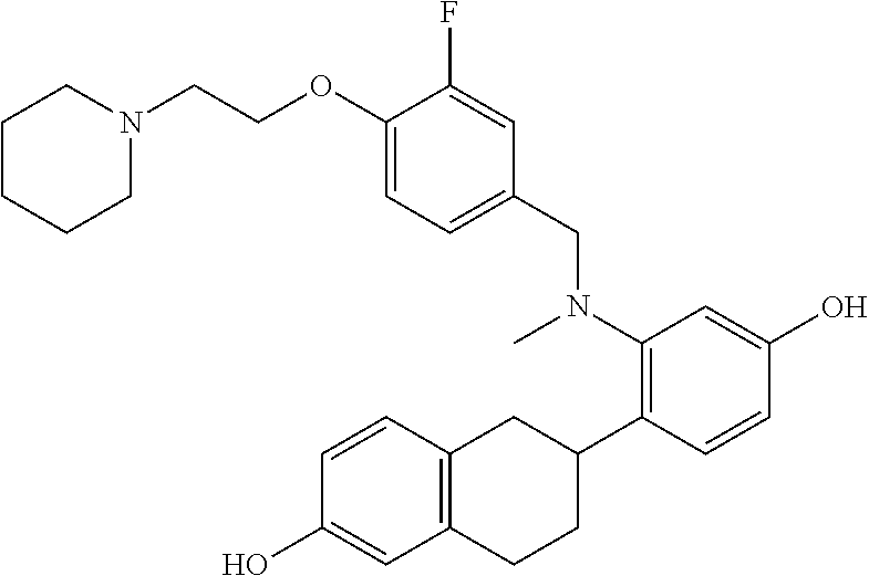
C(COC1=CC=C(CN(C2=C(C3CC4=C(CC3)C=C(O)C=C4)C=CC(O)=C2)C)C=C1F)N1CCCCC1
